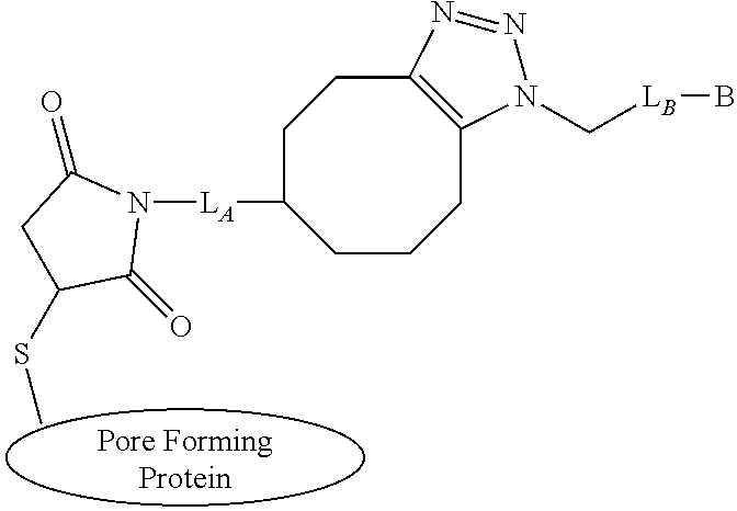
[LA](C1CCCC2=C(CC1)N=NN2C[LB]B)N1C(=O)C(SC)CC1=O
